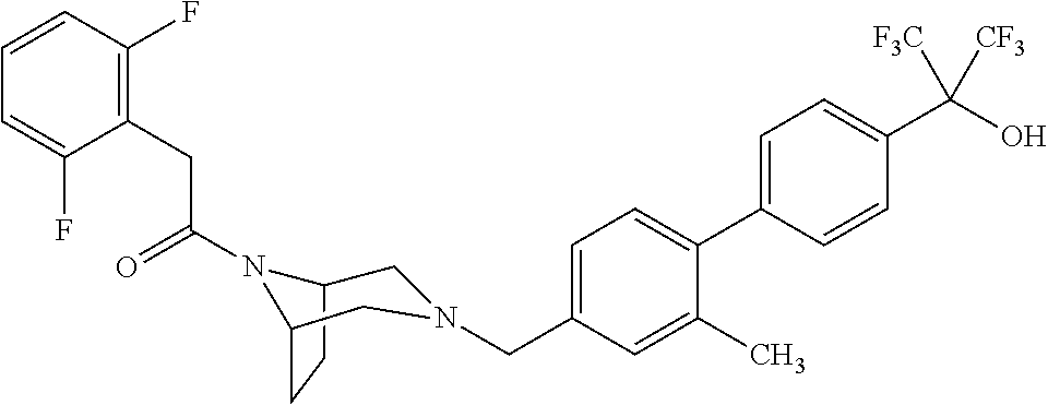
C1=C(C2=CC=C(CN3CC4CCC(N4C(CC4=C(F)C=CC=C4F)=O)C3)C=C2C)C=CC(C(O)([F3C])[CF3])=C1
